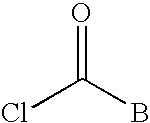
ClC(B)=O
